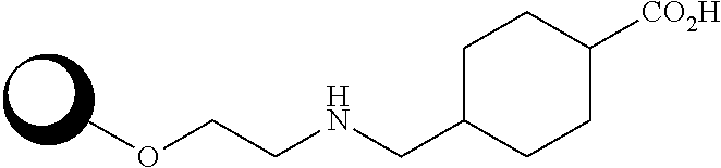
COCCNCC1CCC([CO2H])CC1
